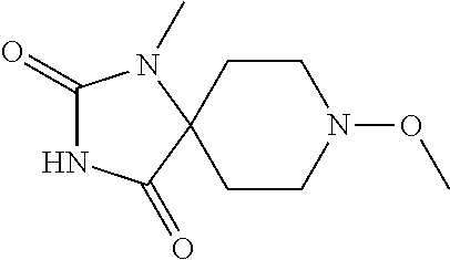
C1CN(OC)CCC12N(C)C(=O)NC2=O
